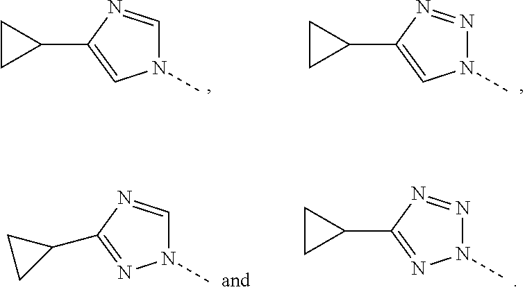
N1(C)C=NC(C2CC2)=C1.N1(C)N=NC(C2CC2)=C1.N1(C)C=NC(C2CC2)=N1.N1(C)N=NC(C2CC2)=N1
